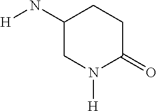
C1(N[H])CN([H])C(=O)CC1
